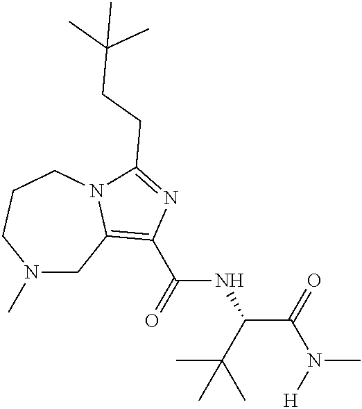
N1(C)CC2=C(C(=O)NC(C(C)(C)C)C(N(C)[H])=O)N=C(CCC(C)(C)C)N2CCC1
